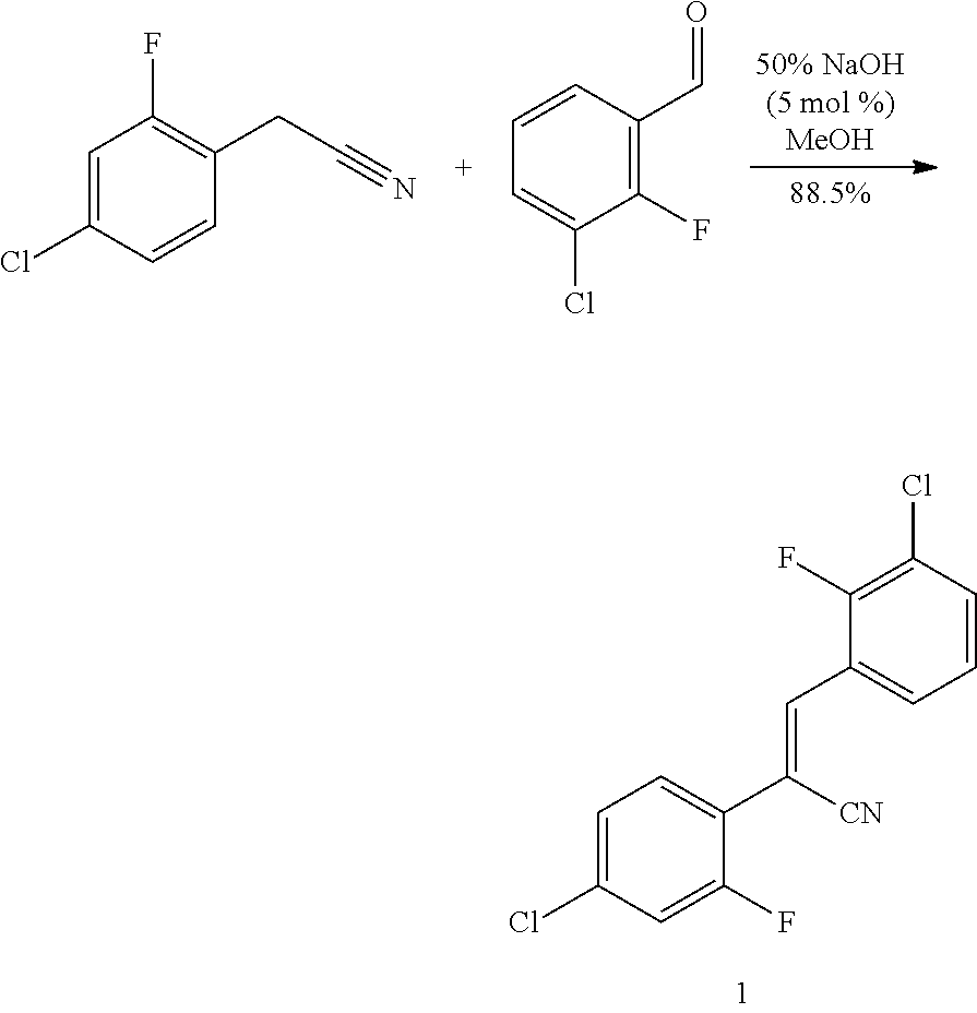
C1=C(Cl)C=C(F)C(C(=CC2=CC=CC(Cl)=C2F)[CN])=C1.C1=C(Cl)C=CC(CC#N)=C1F.C1=CC(C=O)=C(F)C(Cl)=C1
